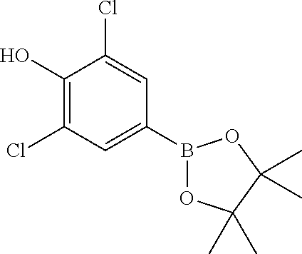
C1(O)=C(Cl)C=C(B2OC(C)(C)C(C)(C)O2)C=C1Cl
